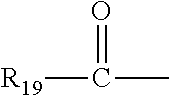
O=C([R19])C
